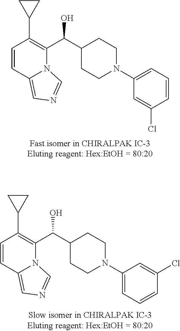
C1=CC2=CN=CN2C(C(C2CCN(C3=CC=CC(Cl)=C3)CC2)O)=C1C1CC1.C1=CC2=CN=CN2C(C(C2CCN(C3=CC=CC(Cl)=C3)CC2)O)=C1C1CC1
